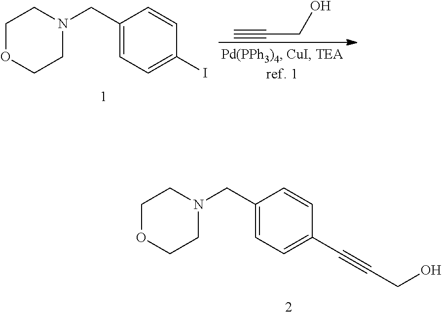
N1(CC2=CC=C(I)C=C2)CCOCC1.C#CCO.N1(CC2=CC=C(C#CCO)C=C2)CCOCC1
